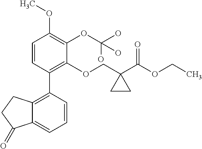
C1=CC(C2=C3C(=CC=C2)C(=O)CC3)=C(OCC2(C(OCC)=O)CC2)C(OC(O)(O)O)=C1OC
